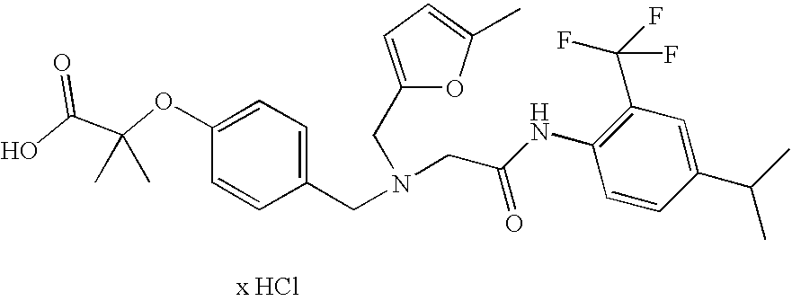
C1=CC(CN(CC(NC2=C(C(F)(F)F)C=C(C(C)C)C=C2)=O)CC2=CC=C(C)O2)=CC=C1OC(C(O)=O)(C)C
